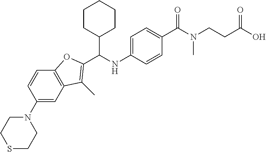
C1=C(NC(C2=C(C)C3=C(O2)C=CC(N2CCSCC2)=C3)C2CCCCC2)C=CC(C(N(CCC(O)=O)C)=O)=C1
